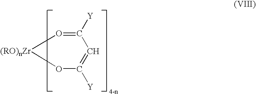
O1C([Y])=CC([Y])=O[(RO)nZr]1
